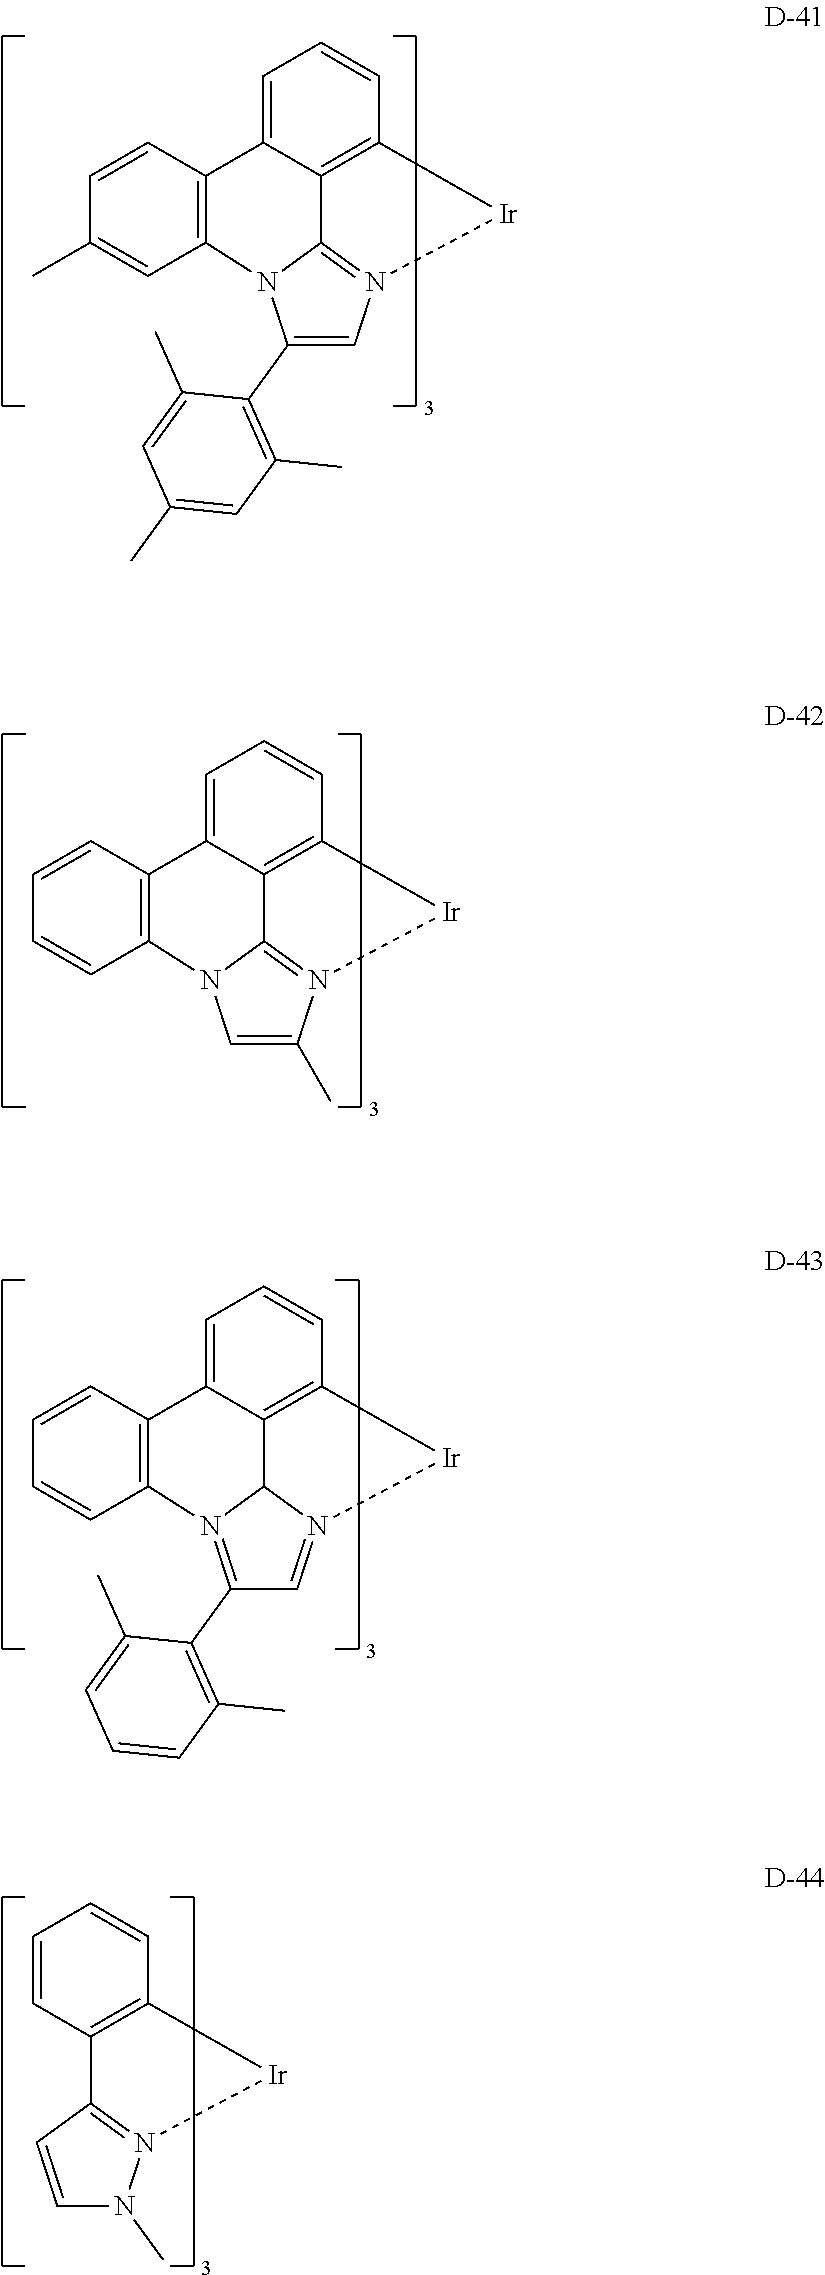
C1=C2C3=C(C=C(C)C=C3)N3C(C4=C(C)C=C(C)C=C4C)=CN4=C3C2=C(C=C1)[Ir]4.C1=C2C3=C(C=CC=C3)N3C=C(C)N4=C3C2=C(C=C1)[Ir]4.C1=C2C3=C(C=CC=C3)N3=C(C4=C(C)C=CC=C4C)C=N4[Ir]C(=C2C43)C=C1.C1=CC2=C(C=C1)[Ir]N1=C2C=CN1C
